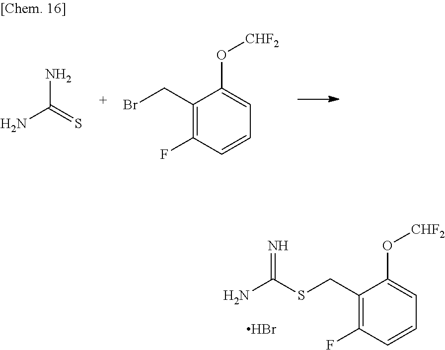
NC(=S)N.C1(CBr)=C(F)C=CC=C1O[CHF2].C1(CSC(N)=N)=C(F)C=CC=C1O[CHF2].Br
